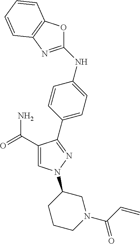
C1(C(=O)N)=CN(C2CCCN(C(=O)C=C)C2)N=C1C1=CC=C(NC2=NC3=C(O2)C=CC=C3)C=C1
